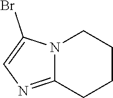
N12C(=NC=C1Br)CCCC2
